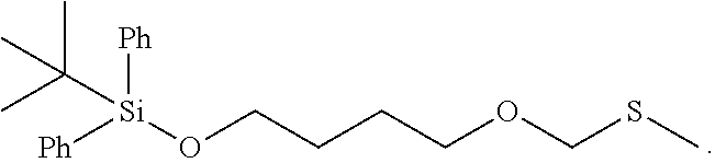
[Ph][Si](OCCCCOCSC)([Ph])C(C)(C)C
